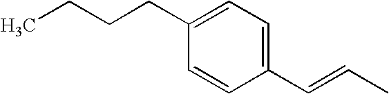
C1(C=CC)=CC=C(CCCC)C=C1
